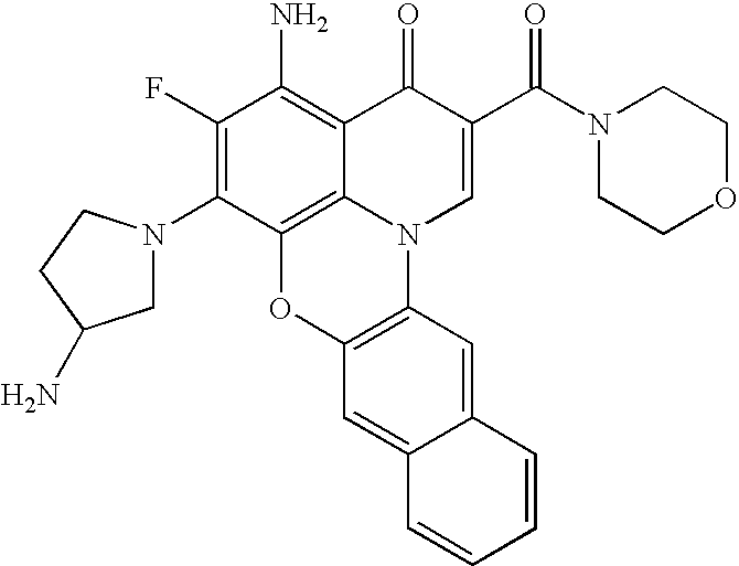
C1(F)=C(N2CC(N)CC2)C2=C3C(=C1N)C(=O)C(C(=O)N1CCOCC1)=CN3C1=C(O2)C=C2C(=C1)C=CC=C2
